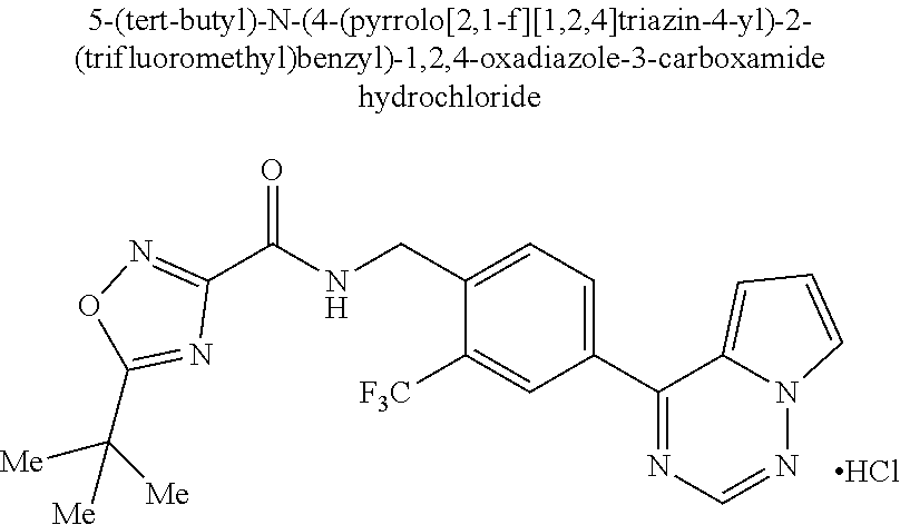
C1(C(NCC2=CC=C(C3=NC=NN4C3=CC=C4)C=C2[F3C])=O)=NOC(C([Me])([Me])[Me])=N1.Cl
